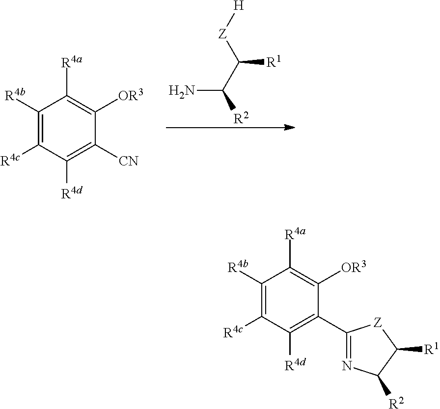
C1([R4b])=C([R4c])C([R4d])=C([CN])C([OR3])=C1[R4a].C(N)(C([Z][H])[R1])[R2].C1([R4b])=C([R4c])C([R4d])=C(C2=NC([R2])C([R1])[Z]2)C([OR3])=C1[R4a]
